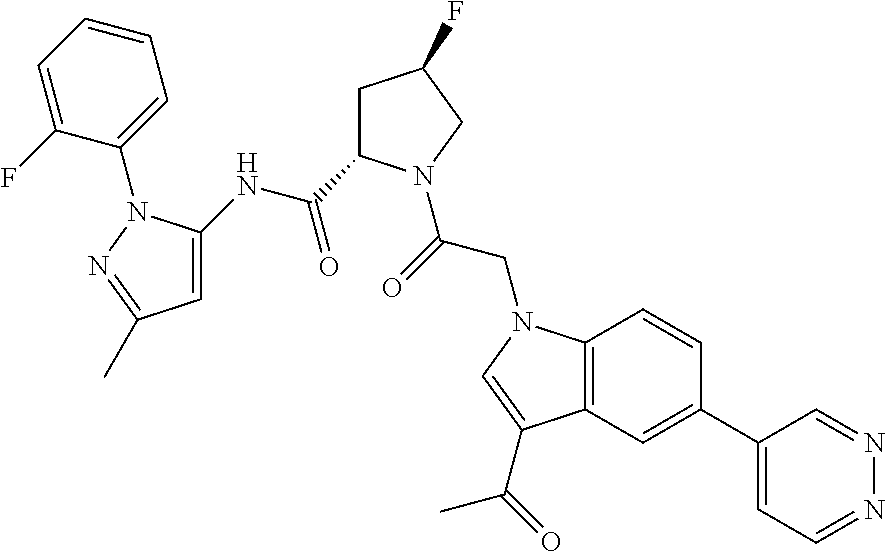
C1(C2=CC3=C(C=C2)N(CC(=O)N2C(C(=O)NC4=CC(C)=NN4C4=CC=CC=C4F)CC(F)C2)C=C3C(=O)C)=CC=NN=C1
